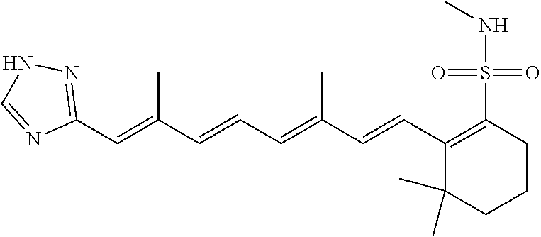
C1(C=C(C=CC=C(C=CC2=C(S(=O)(=O)NC)CCCC2(C)C)C)C)=NNC=N1
